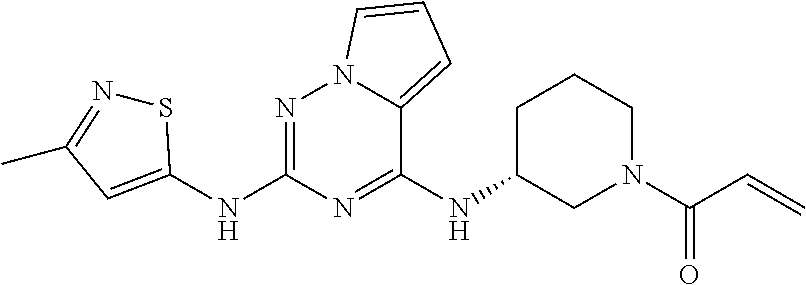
C1(NC2CN(C(C=C)=O)CCC2)=NC(NC2=CC(C)=NS2)=NN2C1=CC=C2
